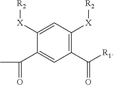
C1([X][R2])=CC([X][R2])=C(C([R1])=O)C=C1C(=O)C
